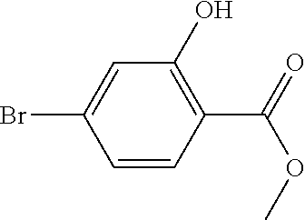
C1=CC(C(=O)OC)=C(O)C=C1Br
